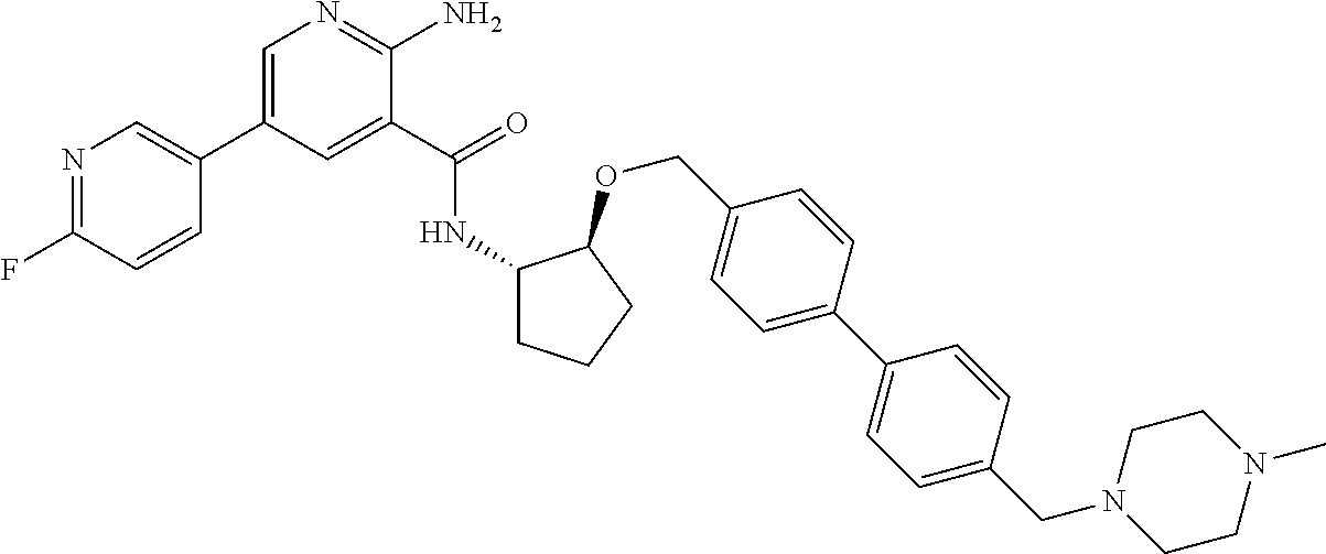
C1=C(C2=CN=C(F)C=C2)C=C(C(=O)NC2CCCC2OCC2=CC=C(C3=CC=C(CN4CCN(C)CC4)C=C3)C=C2)C(N)=N1
